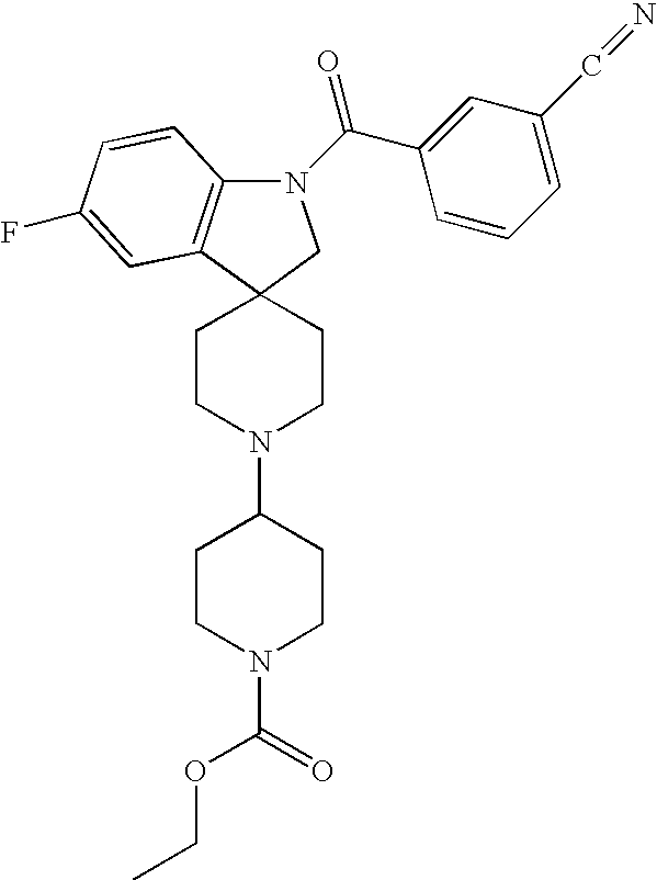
N1(C(C2=CC(C=N)=CC=C2)=O)C2=C(C3(C1)CCN(C1CCN(C(OCC)=O)CC1)CC3)C=C(F)C=C2
